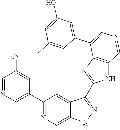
C1(C2=CN=CC(N)=C2)=NC=C2C(=C1)C(C1=NC3=C(N1)C=NC=C3C1=CC(O)=CC(F)=C1)=NN2
